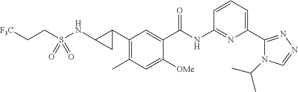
C1(C2CC2NS(=O)(CC[F3C])=O)=C(C)C=C([OMe])C(C(NC2=NC(C3=NN=CN3C(C)C)=CC=C2)=O)=C1
